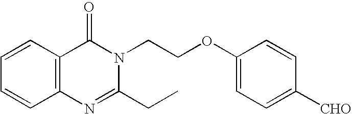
C12=C(N=C(CC)N(CCOC3=CC=C([CHO])C=C3)C1=O)C=CC=C2
